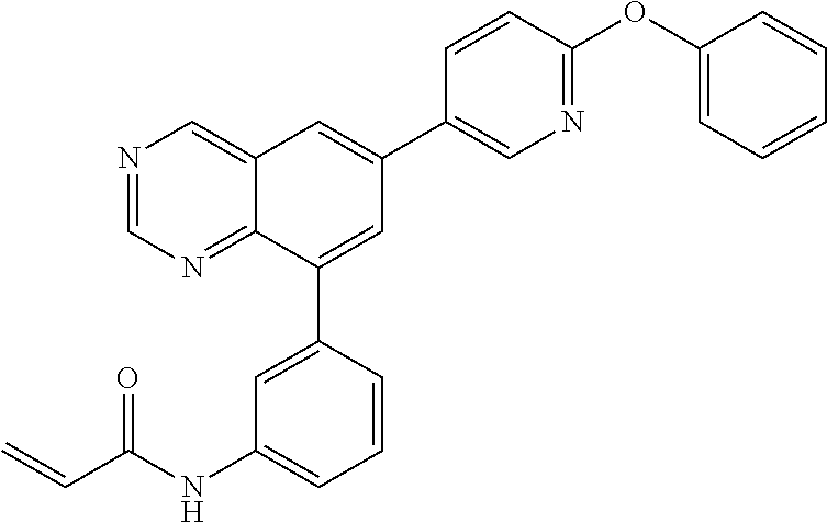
C1=CC(OC2=CC=CC=C2)=NC=C1C1=CC2=CN=CN=C2C(C2=CC(NC(=O)C=C)=CC=C2)=C1
